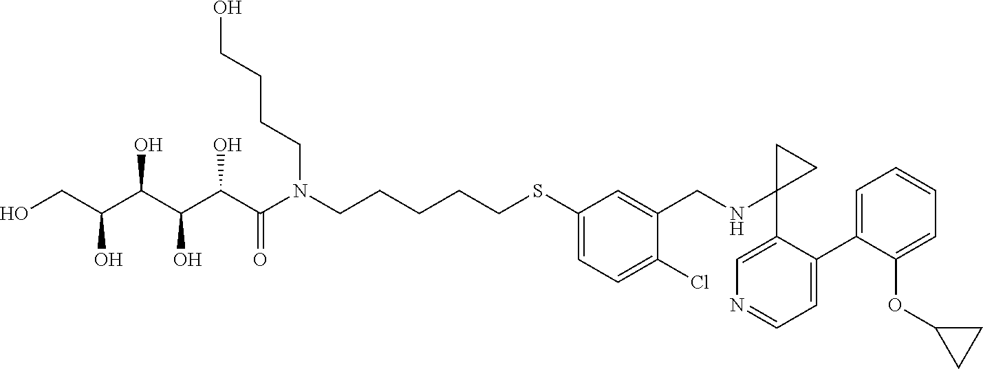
OCC(C(C(C(C(N(CCCCCSC1=CC=C(Cl)C(CNC2(C3=CN=CC=C3C3=CC=CC=C3OC3CC3)CC2)=C1)CCCCO)=O)O)O)O)O
